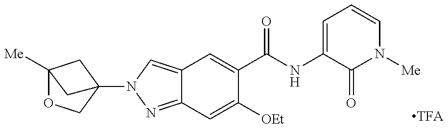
C12=CN(C34COC([Me])(C3)C4)N=C1C=C([OEt])C(C(NC1=CC=CN([Me])C1=O)=O)=C2
